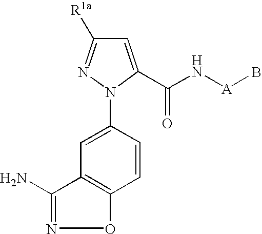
C1=CC(N2N=C([R1a])C=C2C(N[A]B)=O)=CC2=C1ON=C2N
